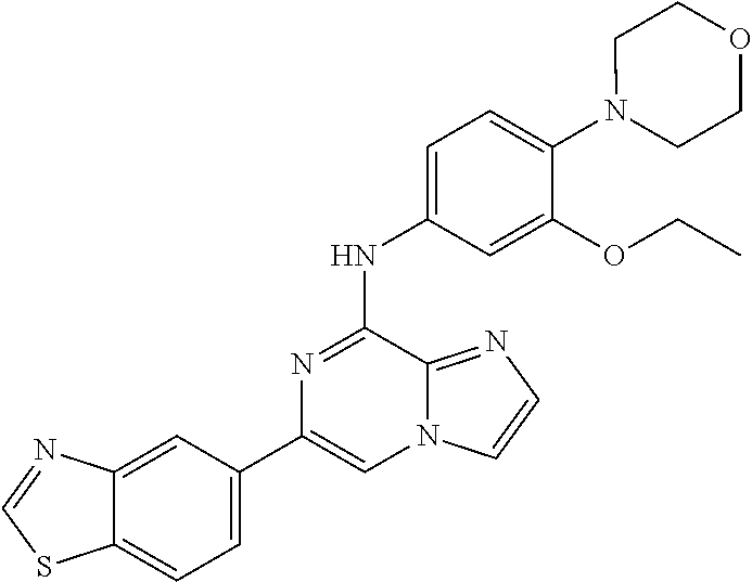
C1(C2=CC=C3C(=C2)N=CS3)=CN2C(=NC=C2)C(NC2=CC=C(N3CCOCC3)C(OCC)=C2)=N1
